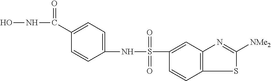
ONC(C1=CC=C(NS(=O)(=O)C2=CC3=C(C=C2)SC([NMe2])=N3)C=C1)=O
